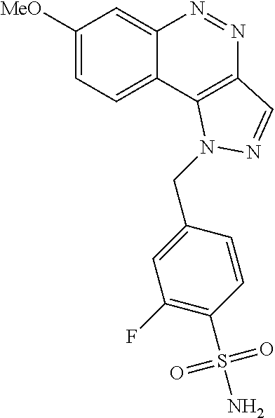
C1([MeO])=CC=C2C(=C1)N=NC1=C2N(CC2=CC(F)=C(S(N)(=O)=O)C=C2)N=C1
